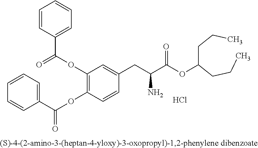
Cl.C1=CC(C(=O)OC2=C(OC(=O)C3=CC=CC=C3)C=CC(CC(C(OC(CCC)CCC)=O)N)=C2)=CC=C1
